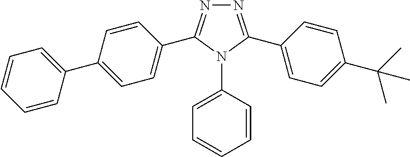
C1=CC=CC(C2=CC=C(C3=NN=C(C4=CC=C(C(C)(C)C)C=C4)N3C3=CC=CC=C3)C=C2)=C1
